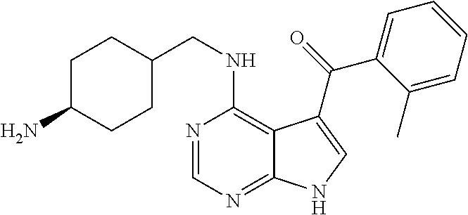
C1C(CNC2=C3C(=NC=N2)NC=C3C(=O)C2=CC=CC=C2C)CCC(N)C1
